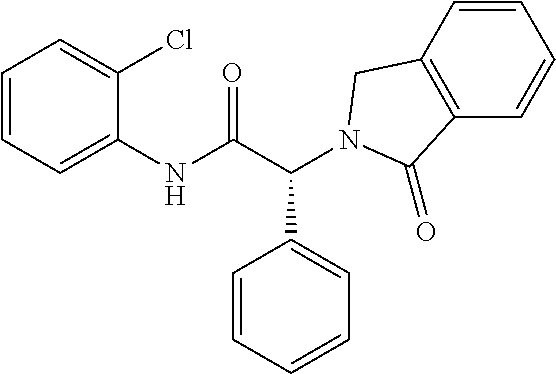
C1(NC(C(C2=CC=CC=C2)N2CC3=C(C=CC=C3)C2=O)=O)=CC=CC=C1Cl
